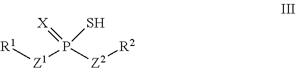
[Z1](P([Z2][R2])(=[X])S)[R1]
